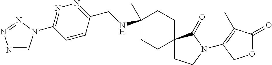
C1(C)(NCC2=NN=C(N3C=NN=N3)C=C2)CCC2(CC1)CCN(C1=C(C)C(=O)OC1)C2=O
